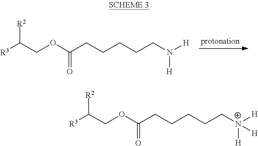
N([H])(CCCCCC(=O)OCC([R2])[R3])[H].[N+]([H])(CCCCCC(=O)OCC([R2])[R3])([H])[H]
